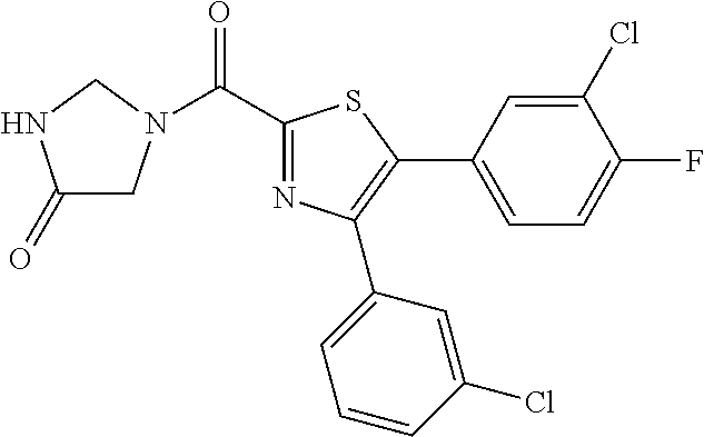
C1(=O)CN(C(C2=NC(C3=CC=CC(Cl)=C3)=C(C3=CC=C(F)C(Cl)=C3)S2)=O)CN1
